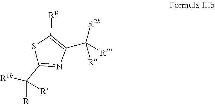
C(C1=C([R8])SC(C([R1b])([R])[R])=N1)([R2b])([R])[R]
